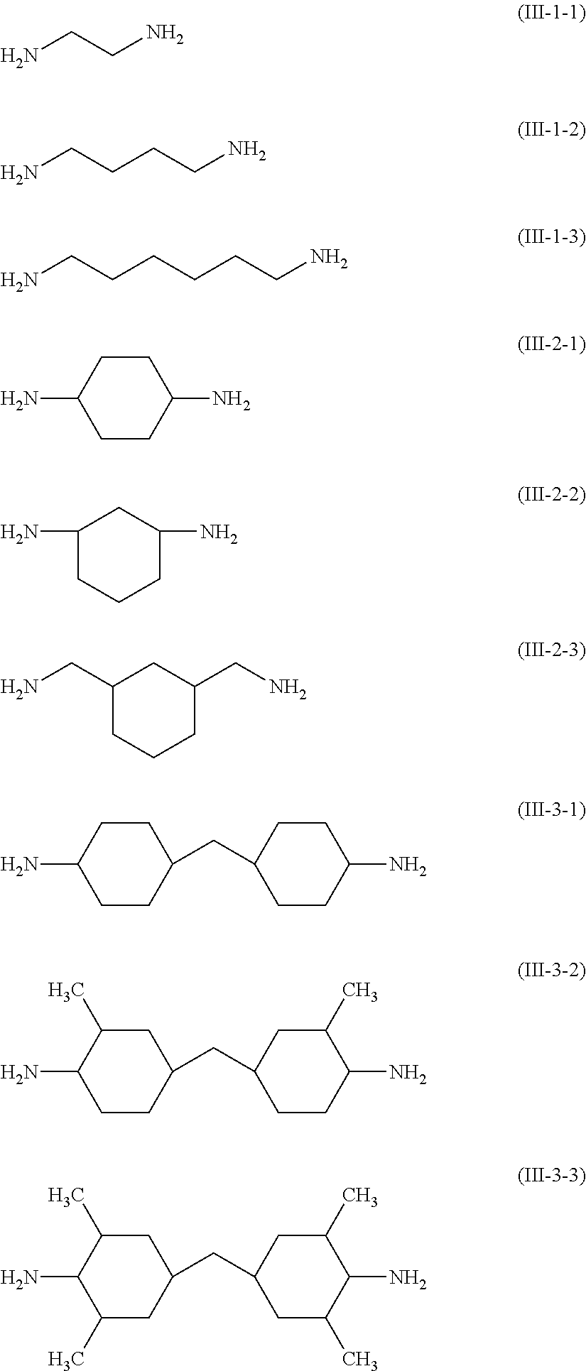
NCCN.C(CCN)CN.C(CCN)CCCN.C1CC(N)CCC1N.C1(N)CCCC(N)C1.C1(CN)CCCC(CN)C1.C1CC(N)CCC1CC1CCC(N)CC1.C1C(C)C(N)CCC1CC1CC(C)C(N)CC1.C1C(C)C(N)C(C)CC1CC1CC(C)C(N)C(C)C1
